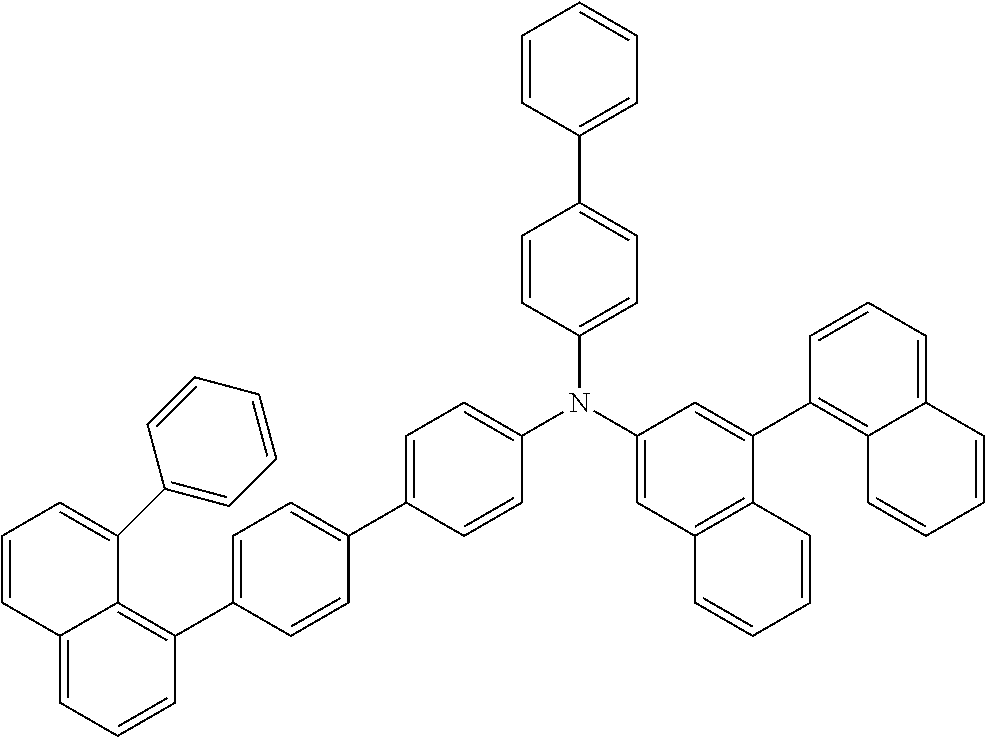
C1(C2=CC=C(N(C3=CC=C(C4=CC=C(C5=C6C(=CC=C5)C=CC=C6C5=CC=CC=C5)C=C4)C=C3)C3=CC4=C(C(C5=C6C(=CC=C5)C=CC=C6)=C3)C=CC=C4)C=C2)=CC=CC=C1
